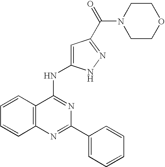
C12=C(N=C(C3=CC=CC=C3)N=C1NC1=CC(C(=O)N3CCOCC3)=NN1)C=CC=C2
